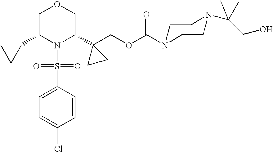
N1(S(=O)(=O)C2=CC=C(Cl)C=C2)C(C2(COC(N3CCN(C(CO)(C)C)CC3)=O)CC2)COCC1C1CC1
